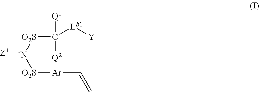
[O2S]([-N][O2S][Ar]C=C)C([Q1])([Q2])[Lb1][Y]
